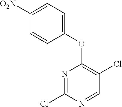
N1=C(Cl)N=CC(Cl)=C1OC1=CC=C([O2N])C=C1
